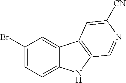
C1(Br)=CC=C2C(=C1)C1=C(N2)C=NC([CN])=C1
